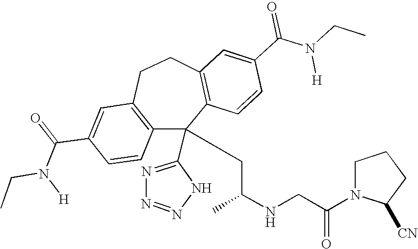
C1(C(=O)N(CC)[H])=CC2=C(C=C1)C(C1=NN=NN1)(CC(NCC(N1C([CN])CCC1)=O)C)C1=C(CC2)C=C(C(N(CC)[H])=O)C=C1
